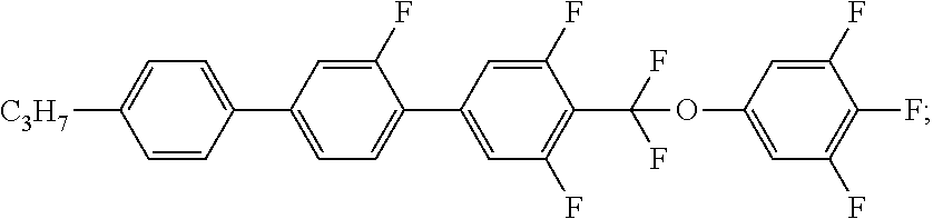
C1(F)=CC(C2=CC=C([C3H7])C=C2)=CC=C1C1=CC(F)=C(C(OC2=CC(F)=C(F)C(F)=C2)(F)F)C(F)=C1
